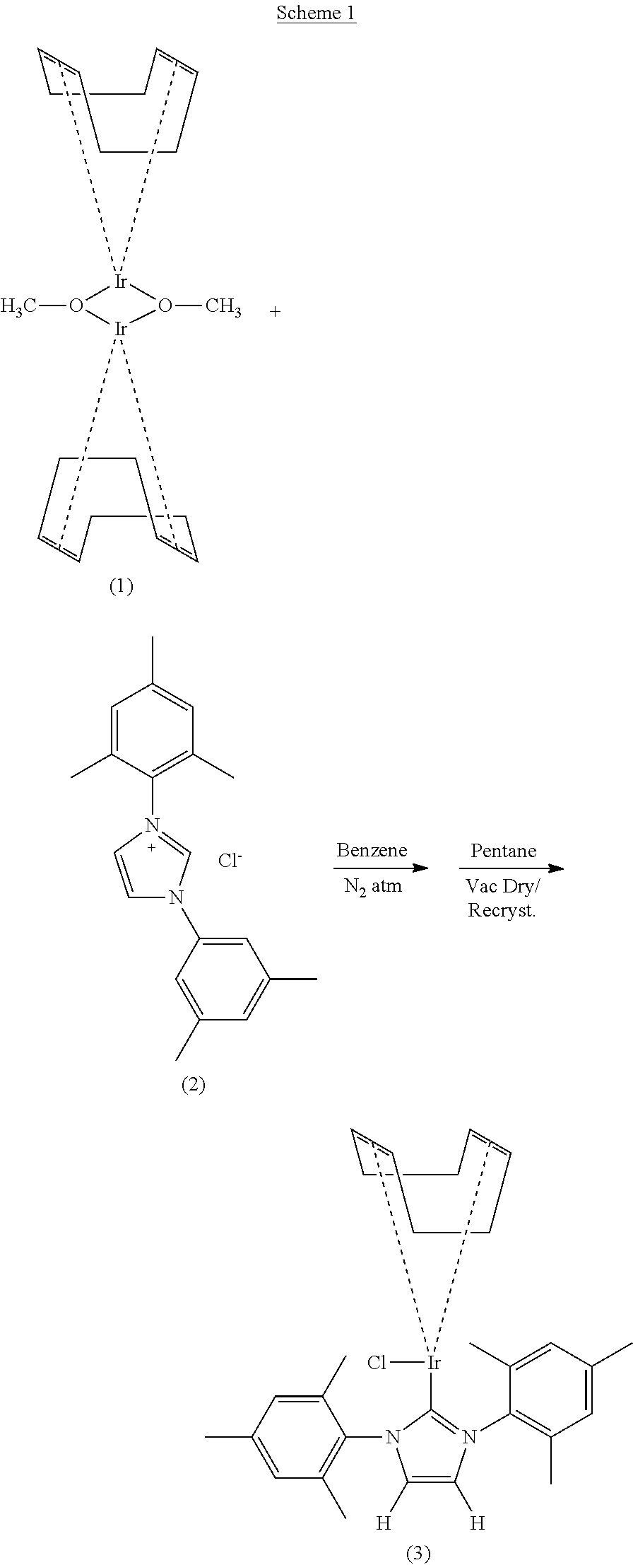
C1CC=C2=CCCC=C(=C1)[Ir]21O(C)[Ir]2(O1C)C1=CCCC=C2=CCCC=1.C1=C(C)C(N2=CN(C3=CC(C)=CC(C)=C3)C=C2)=C(C)C=C1C.[Cl-].C1CC=C2=CCCC=C(=C1)[Ir]2(C1=N(C2=C(C)C=C(C)C=C2C)C([H])=C([H])N1C1=C(C)C=C(C)C=C1C)Cl
